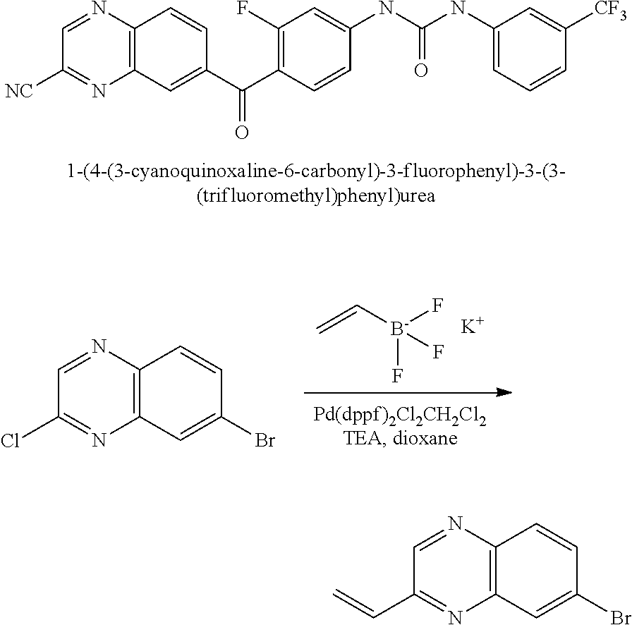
C12=C(C=CC(C(C3=C(F)C=C(NC(NC4=CC=CC([CF3])=C4)=O)C=C3)=O)=C1)N=CC([NC])=N2.C=C[B-](F)(F)F.[K].C12=C(C=CC(Br)=C1)N=CC(Cl)=N2.C12=C(C=CC(Br)=C1)N=CC(C=C)=N2
